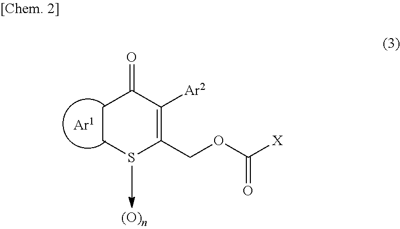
C1(COC([X])=O)=C([Ar2])C(=O)CCS1.[Ar1]
